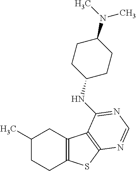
C1(C)CCC2=C(C1)C1=C(S2)N=CN=C1NC1CCC(N(C)C)CC1
